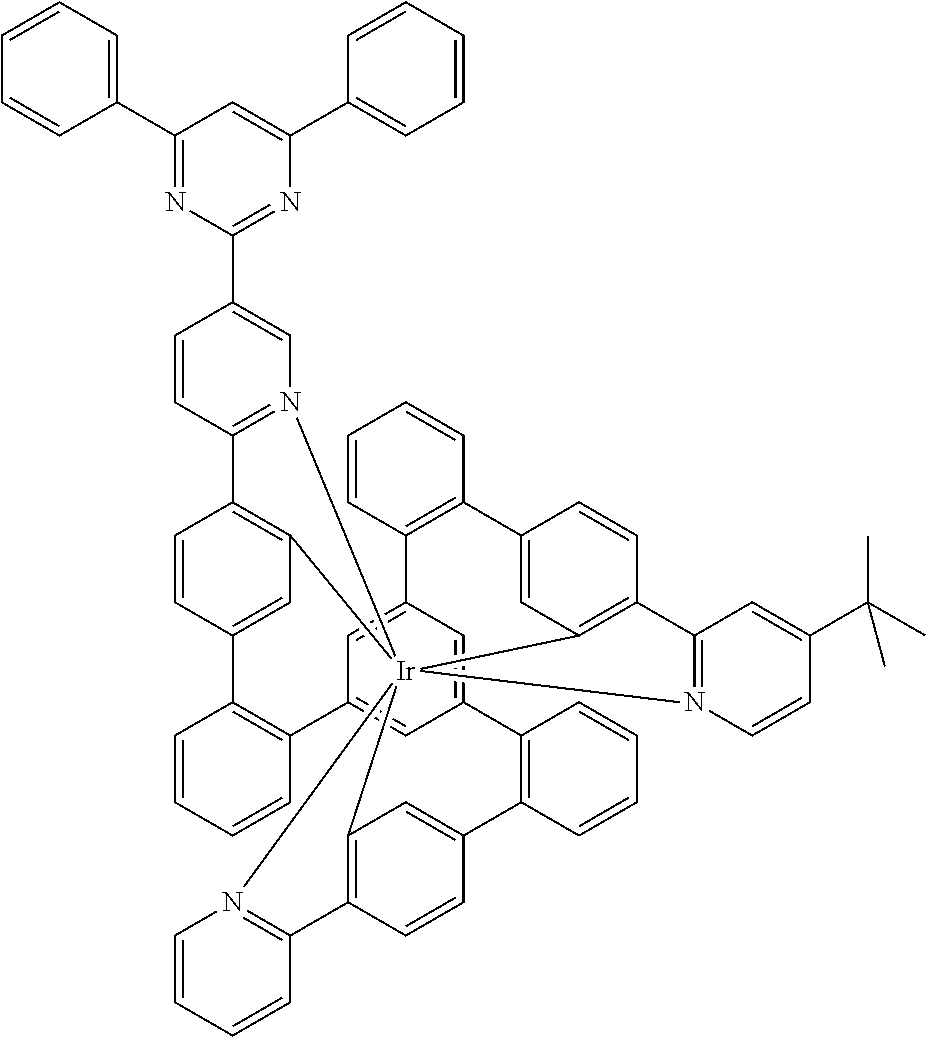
C1=CC2=N(C=C1C1=NC(C3=CC=CC=C3)=CC(C3=CC=CC=C3)=N1)[Ir]1345C6=C2C=CC(=C6)C2=C(C=CC=C2)C2=CC(=CC(=C2)C2=C(C=CC=C2)C2=CC1=C(C=C2)C1=N3C=CC(C(C)(C)C)=C1)C1=C(C=CC=C1)C1=CC4=C(C=C1)C1=N5C=CC=C1
